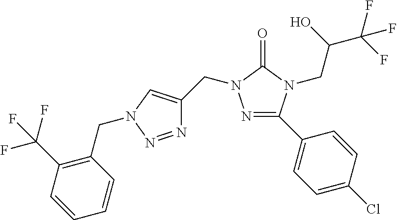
N1=C(C2=CC=C(Cl)C=C2)N(CC(C(F)(F)F)O)C(=O)N1CC1=CN(CC2=C(C(F)(F)F)C=CC=C2)N=N1
